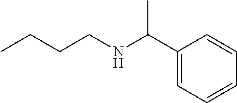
CCCCNC(C1=CC=CC=C1)C
